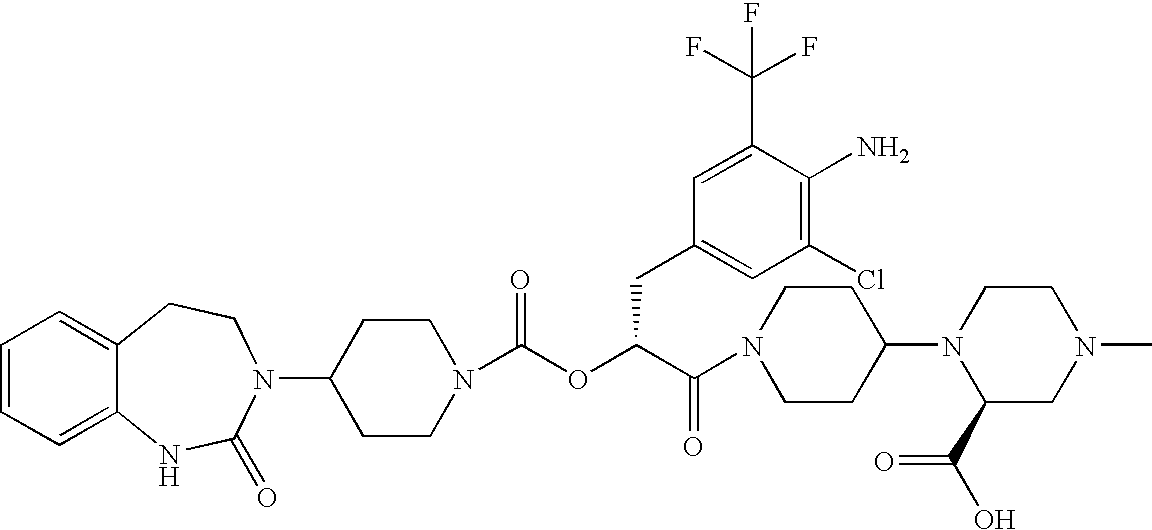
C1(N2C(=O)NC3=CC=CC=C3CC2)CCN(C(OC(C(N2CCC(N3C(C(O)=O)CN(C)CC3)CC2)=O)CC2=CC(Cl)=C(N)C(C(F)(F)F)=C2)=O)CC1
